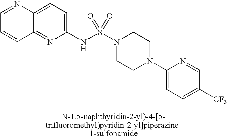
C12=CC=C(NS(N3CCN(C4=CC=C([CF3])C=N4)CC3)(=O)=O)N=C1C=CC=N2
